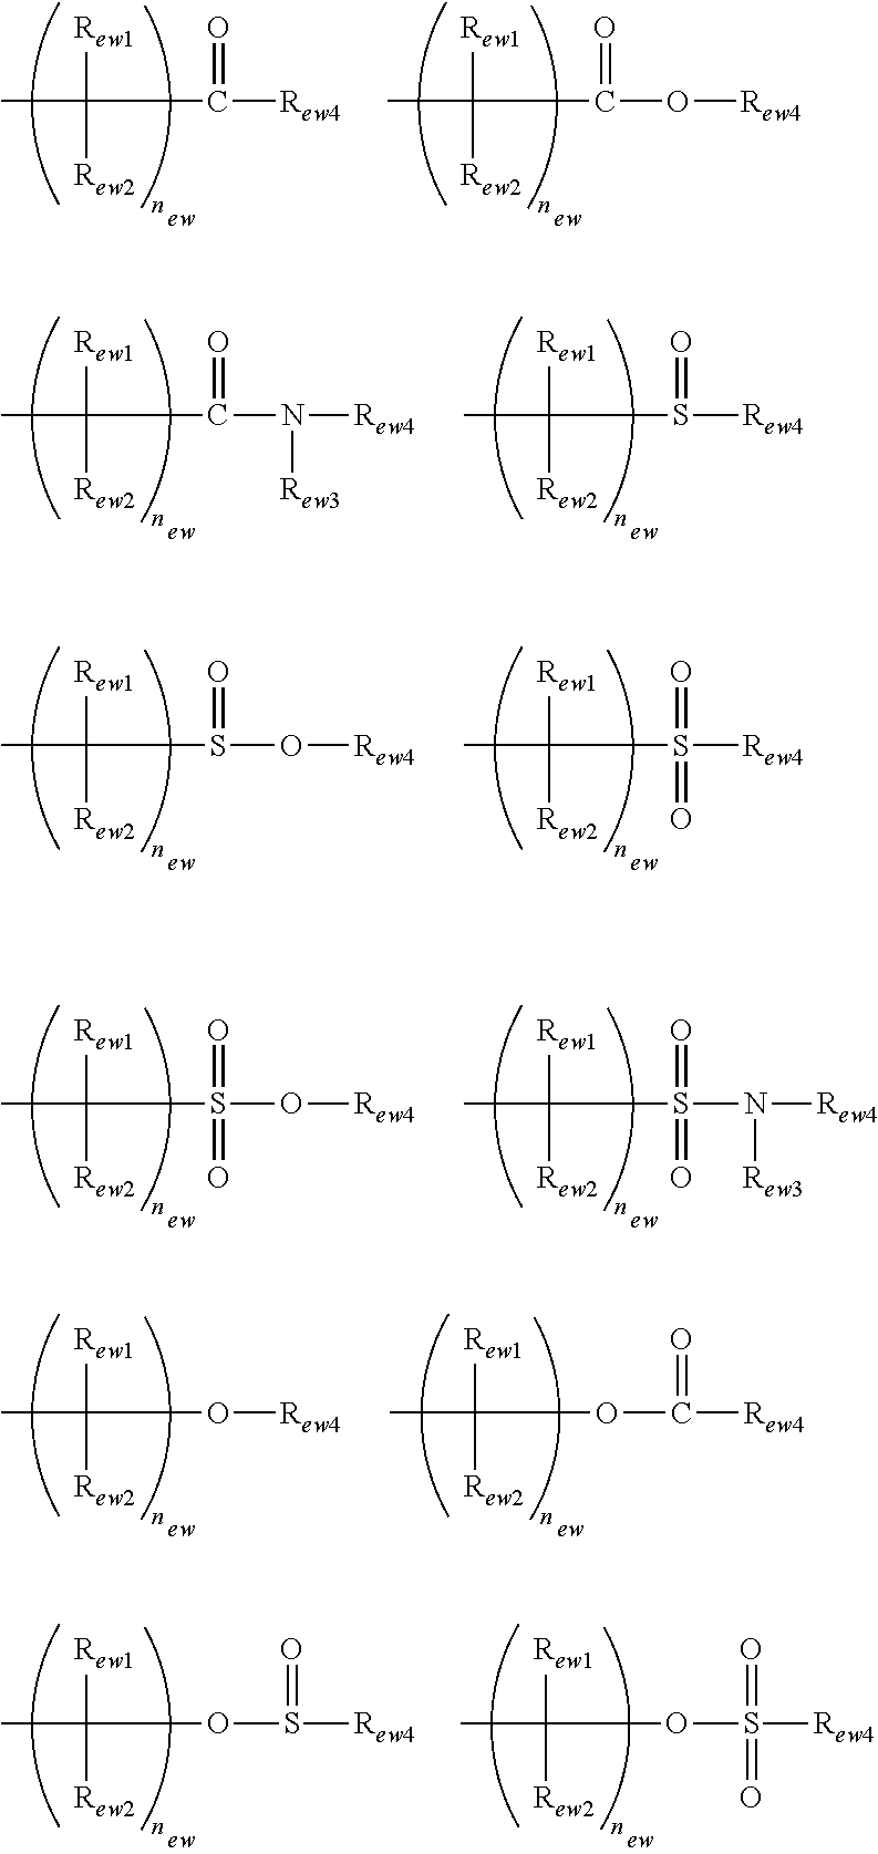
CC([Rew1])([Rew2])C([Rew4])=O.CC([Rew1])([Rew2])C(O[Rew4])=O.CC([Rew1])([Rew2])C(N([Rew4])[Rew3])=O.CC([Rew1])([Rew2])S([Rew4])=O.CC([Rew1])([Rew2])S(O[Rew4])=O.CC([Rew1])([Rew2])S([Rew4])(=O)=O.CC([Rew1])([Rew2])S(O[Rew4])(=O)=O.CC([Rew1])([Rew2])S(N([Rew4])[Rew3])(=O)=O.CC([Rew1])([Rew2])O[Rew4].CC([Rew1])([Rew2])OC([Rew4])=O.CC([Rew1])([Rew2])OS([Rew4])=O.CC([Rew1])([Rew2])OS([Rew4])(=O)=O
